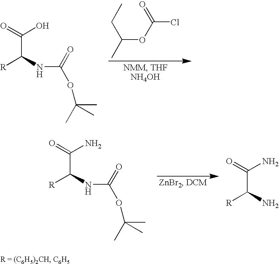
O(C(=O)Cl)C(CC)C.[R]C(NC(OC(C)(C)C)=O)C(=O)O.[R]C(NC(OC(C)(C)C)=O)C(=O)N.[R]C(N)C(=O)N
